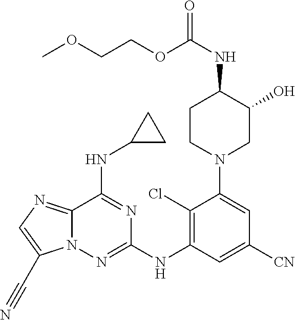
C12=NC=C(C#N)N1N=C(NC1=C(Cl)C(N3CC(O)C(NC(OCCOC)=O)CC3)=CC([CN])=C1)N=C2NC1CC1
